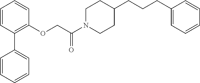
C1=CC(C2=CC=CC=C2)=C(OCC(N2CCC(CCCC3=CC=CC=C3)CC2)=O)C=C1
